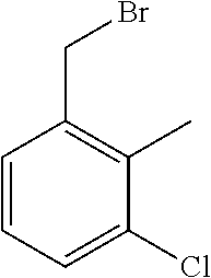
C1=CC=C(Cl)C(C)=C1CBr
